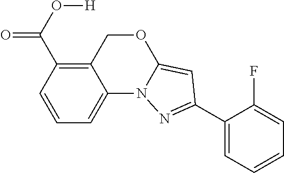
C12=C(C(O[H])=O)C=CC=C1N1C(=CC(C3=CC=CC=C3F)=N1)OC2
